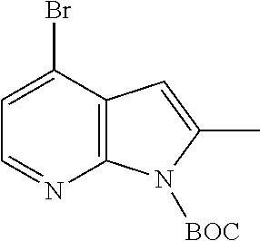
C1=C(Br)C2=C(N=C1)N([BOC])C(C)=C2
